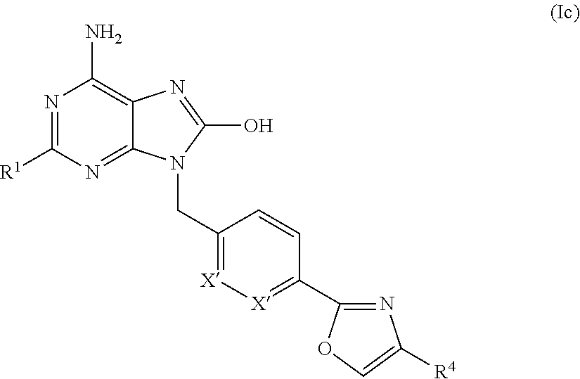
N1=C([R1])N=C2C(=C1N)N=C(O)N2CC1=[X][X]=C(C2=NC([R4])=CO2)C=C1
